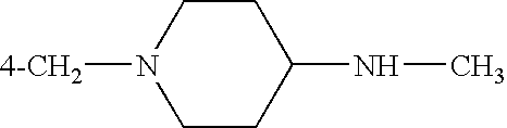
C1CN([4-CH2])CCC1NC
